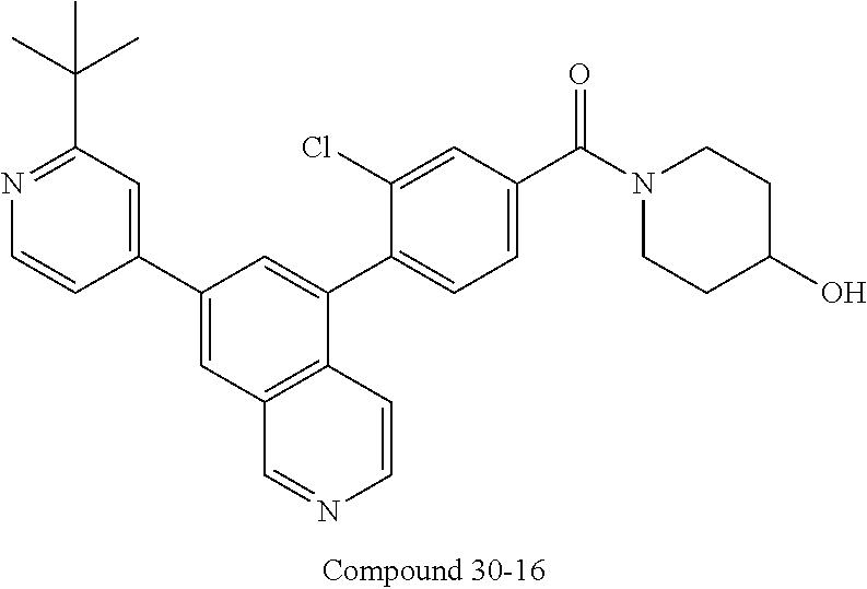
C1(C2=CC3=C(C(C4=CC=C(C(N5CCC(O)CC5)=O)C=C4Cl)=C2)C=CN=C3)=CC(C(C)(C)C)=NC=C1
